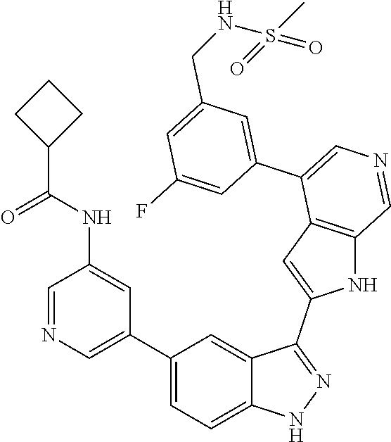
C1(C2=CN=CC(NC(=O)C3CCC3)=C2)=CC=C2C(=C1)C(C1=CC3=C(N1)C=NC=C3C1=CC(CNS(C)(=O)=O)=CC(F)=C1)=NN2
